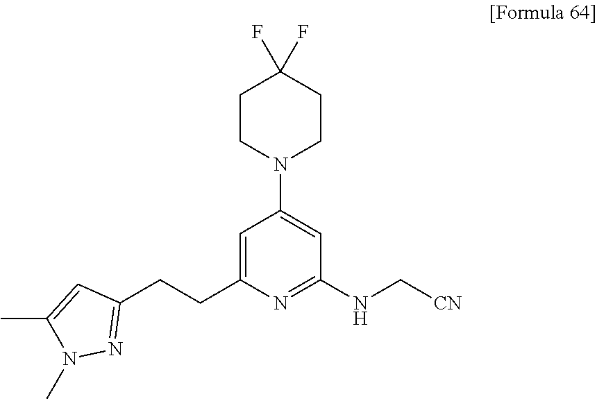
C1=C(CCC2=NN(C)C(C)=C2)N=C(NC[CN])C=C1N1CCC(F)(F)CC1
